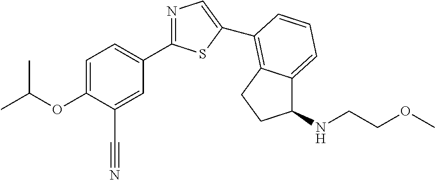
C1=C(OC(C)C)C(C#N)=CC(C2=NC=C(C3=C4C(=CC=C3)C(NCCOC)CC4)S2)=C1
